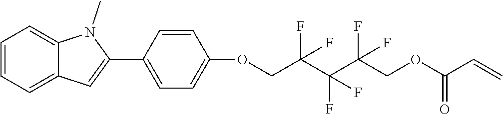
C1=CC=C2C(=C1)N(C)C(C1=CC=C(OCC(C(C(COC(C=C)=O)(F)F)(F)F)(F)F)C=C1)=C2
